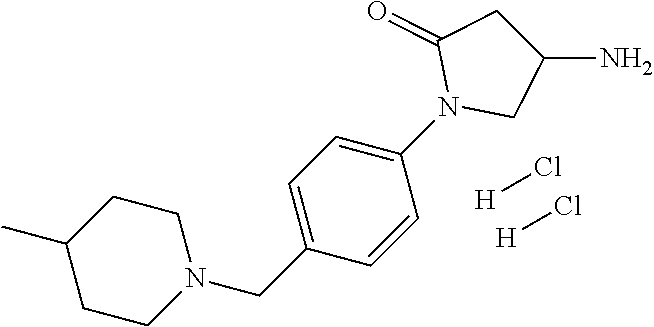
N1(CC2=CC=C(N3CC(N)CC3=O)C=C2)CCC(C)CC1.[H]Cl.[H]Cl
